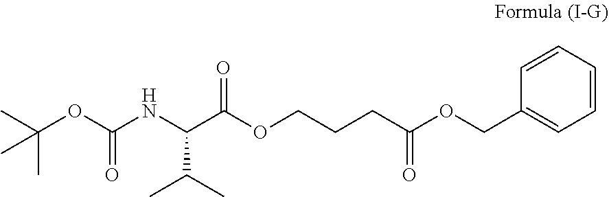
C1=CC(COC(CCCOC(=O)C(C(C)C)NC(=O)OC(C)(C)C)=O)=CC=C1
